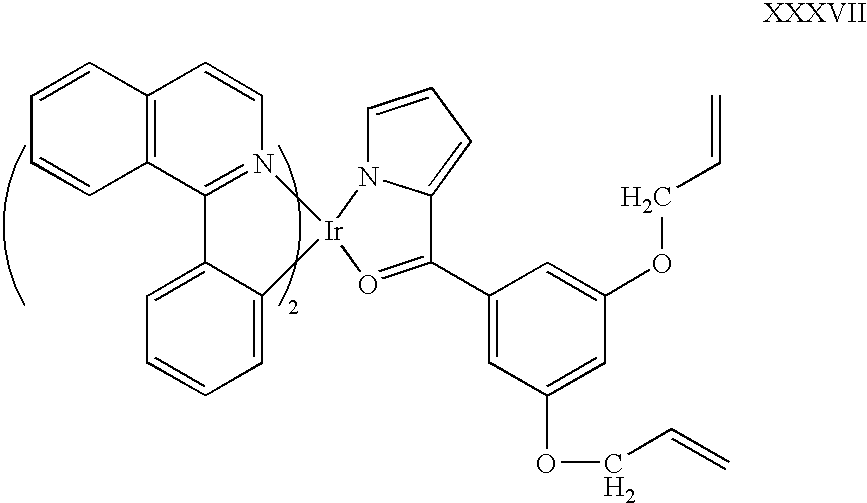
C1=CC=CC2=C1C=CN1=C2C2=CC=CC=C2[Ir]12O=C(C1=CC(OCC=C)=CC(OCC=C)=C1)C1=CC=CN21
